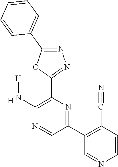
C1(N[H])=C(C2=NN=C(C3=CC=CC=C3)O2)N=C(C2=C(C#N)C=CN=C2)C=N1.[H]
